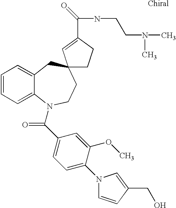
C1=CC=C2C(=C1)CC1(CCN2C(C2=CC=C(N3C=CC(CO)=C3)C(OC)=C2)=O)CCC(C(=O)NCCN(C)C)=C1
